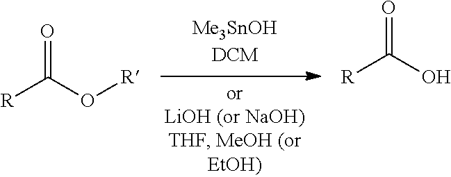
[R]C(O[R])=O.[R]C(O)=O
